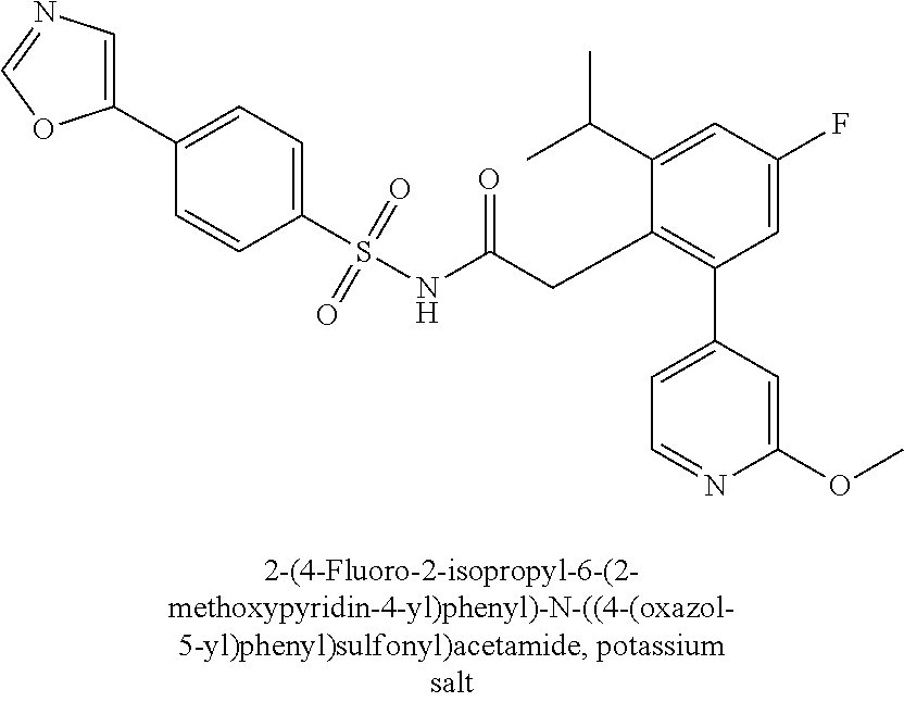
C1(S(NC(CC2=C(C3=CC=NC(OC)=C3)C=C(F)C=C2C(C)C)=O)(=O)=O)=CC=C(C2=CN=CO2)C=C1
